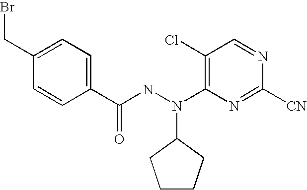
N(N(C1CCCC1)C1=C(Cl)C=NC([CN])=N1)C(=O)C1=CC=C(CBr)C=C1
